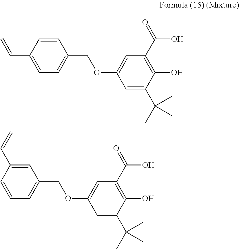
C1(COC2=CC(C(=O)O)=C(O)C(C(C)(C)C)=C2)=CC=C(C=C)C=C1.C1(COC2=CC(C(=O)O)=C(O)C(C(C)(C)C)=C2)=CC=CC(C=C)=C1
